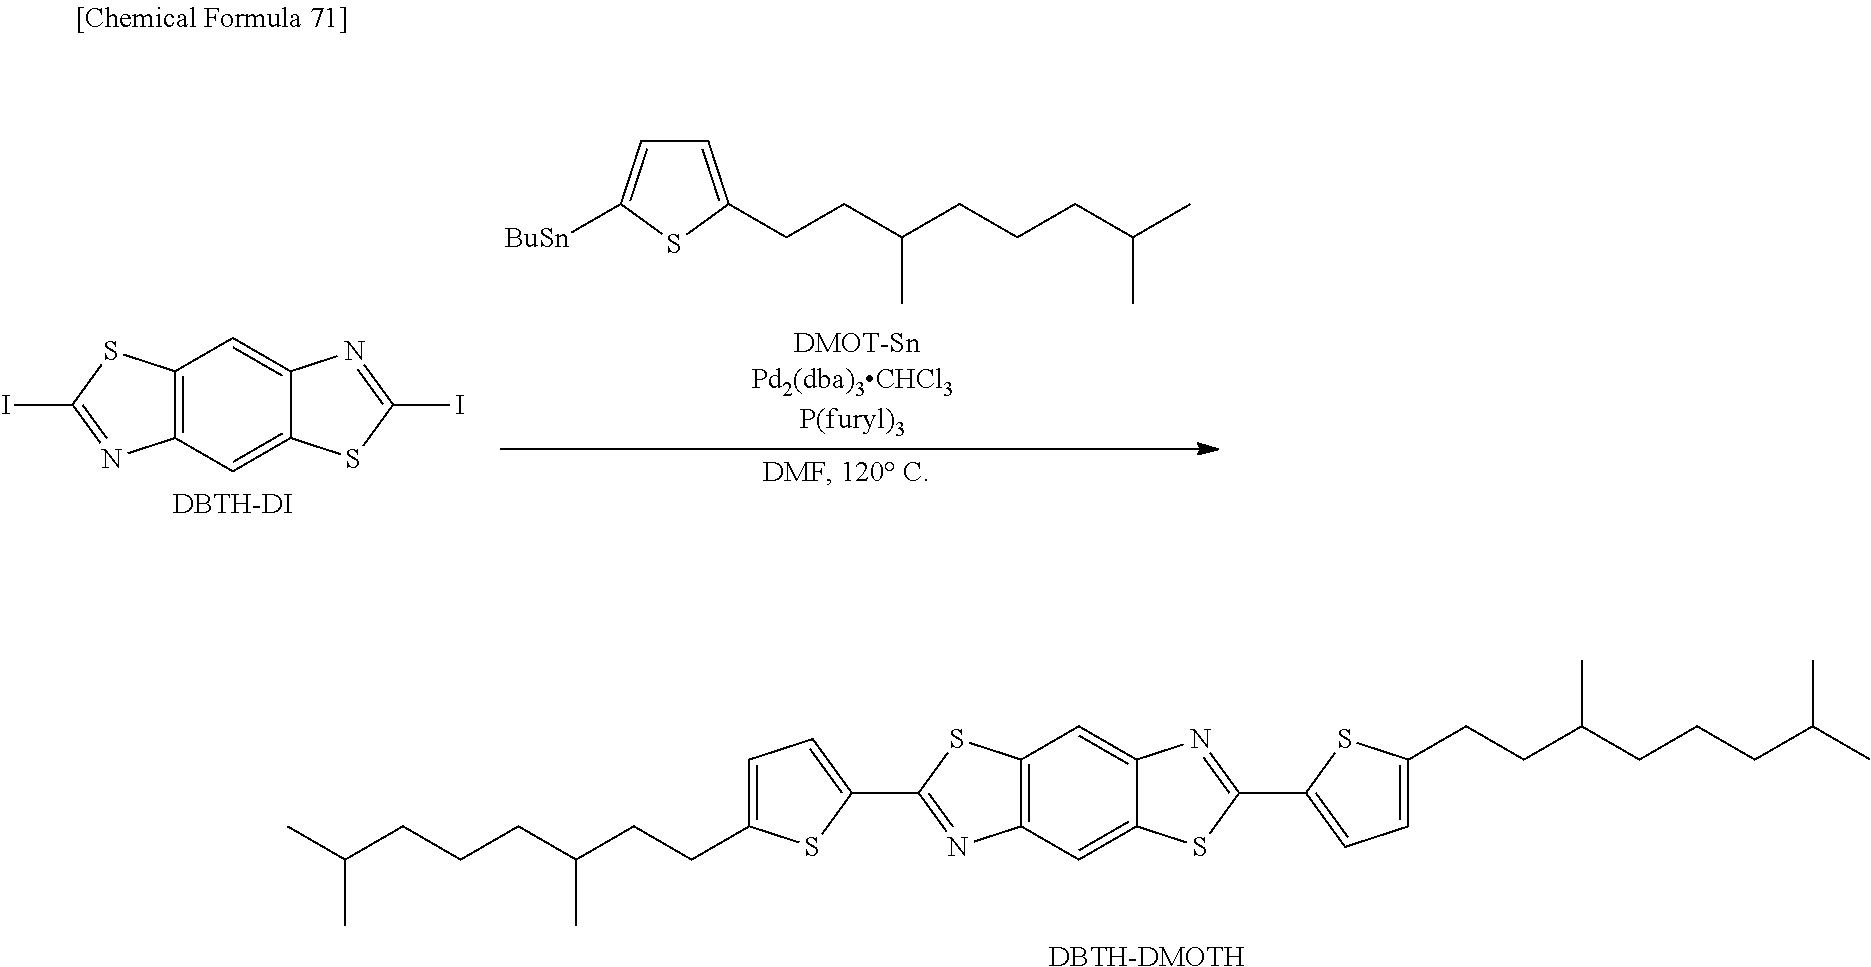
CC(CCCC(CCC1=CC=C(C2=NC3=C(C=C4C(=C3)SC(C3=CC=C(CCC(CCCC(C)C)C)S3)=N4)S2)S1)C)C.[DBTH-DMOTH].C12=C(C=C3C(=C1)N=C(I)S3)N=C(I)S2.[DBTH-DI].C1=C(CCC(CCCC(C)C)C)SC([BuSn])=C1
